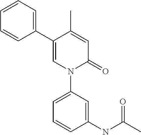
C1=C(C)C(C2=CC=CC=C2)=CN(C2=CC=CC(NC(C)=O)=C2)C1=O
